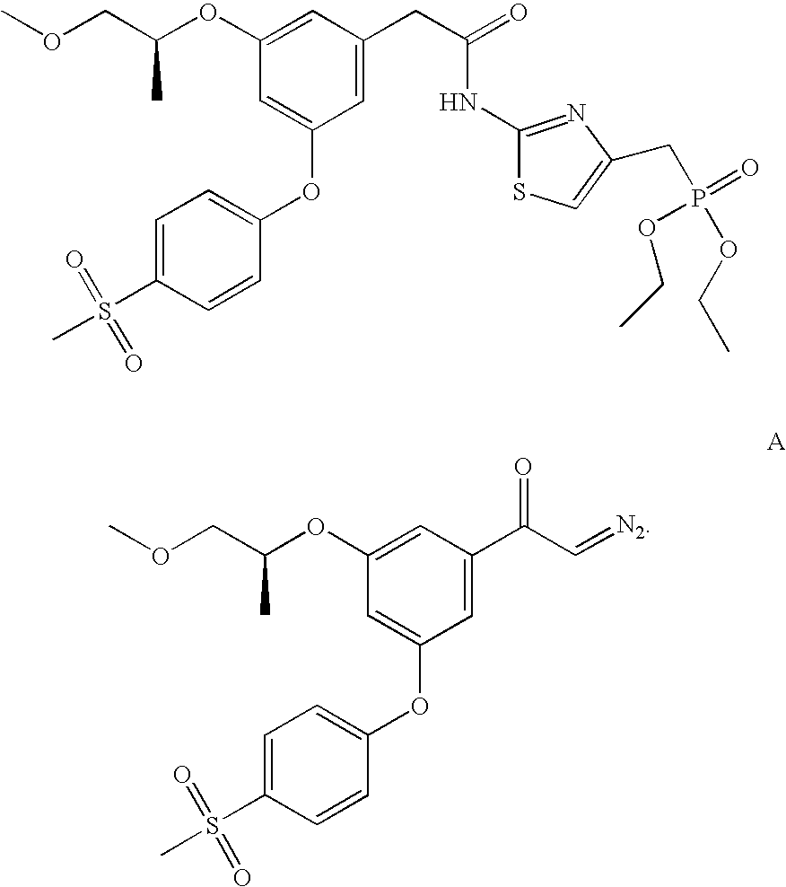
O(CC(OC1=CC(C(C=[N2])=O)=CC(OC2=CC=C(S(=O)(=O)C)C=C2)=C1)C)C.O(CC(OC1=CC(CC(=O)NC2=NC(CP(OCC)(=O)OCC)=CS2)=CC(OC2=CC=C(S(=O)(=O)C)C=C2)=C1)C)C
